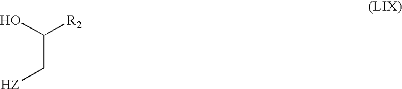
OC([R2])C[HZ]
